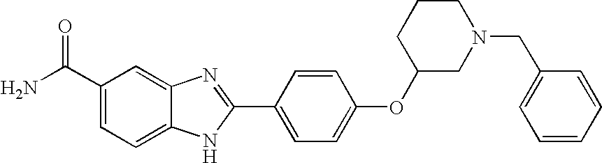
C12=CC(C(=O)N)=CC=C1NC(C1=CC=C(OC3CN(CC4=CC=CC=C4)CCC3)C=C1)=N2
